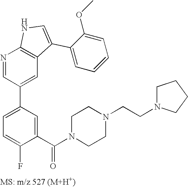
N1=CC(C2=CC=C(F)C(C(N3CCN(CCN4CCCC4)CC3)=O)=C2)=CC2=C1NC=C2C1=CC=CC=C1OC
